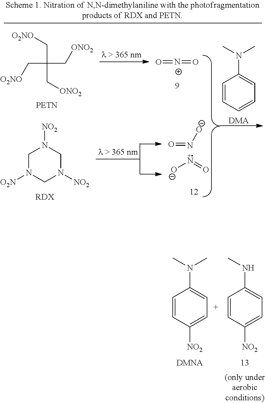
O=N[O-].C1N([O2N])CN([NO2])CN1[NO2].[RDX].C([O2NO])C(C[O2NO])(C[ONO2])C[ONO2].O=[N+]=O.[O-]N=O.C1=CC=CC=C1N(C)C.[DMA].C1=CC([NO2])=CC=C1N(C)C.C1=CC([NO2])=CC=C1NC
